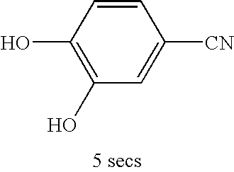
C1=CC(O)=C(O)C=C1[CN]
